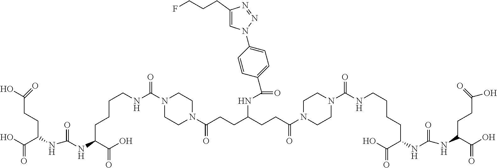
OC(CCC(NC(NC(C(O)=O)CCCCNC(N1CCN(C(CCC(CCC(N2CCN(C(NCCCCC(NC(=O)NC(CCC(O)=O)C(=O)O)C(O)=O)=O)CC2)=O)NC(=O)C2=CC=C(N3C=C(CCCF)N=N3)C=C2)=O)CC1)=O)=O)C(O)=O)=O
